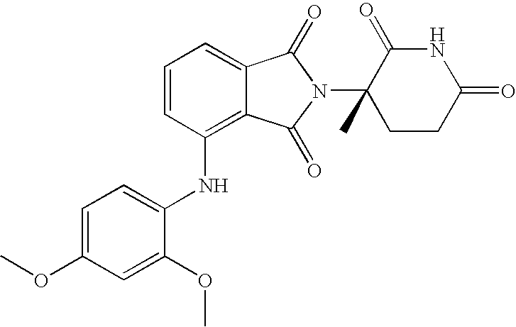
C1(NC2=C3C(=CC=C2)C(=O)N(C2(C)CCC(=O)NC2=O)C3=O)=CC=C(OC)C=C1OC
